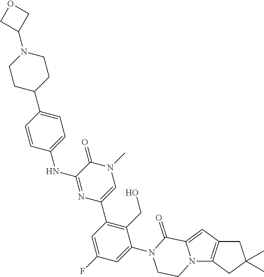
N12C3=C(C=C1C(=O)N(C1=CC(F)=CC(C4=CN(C)C(=O)C(NC5=CC=C(C6CCN(C7COC7)CC6)C=C5)=N4)=C1CO)CC2)CC(C)(C)C3
